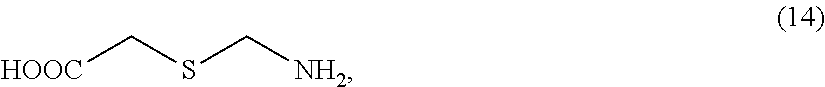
[HOOC]CSC[NH2]
